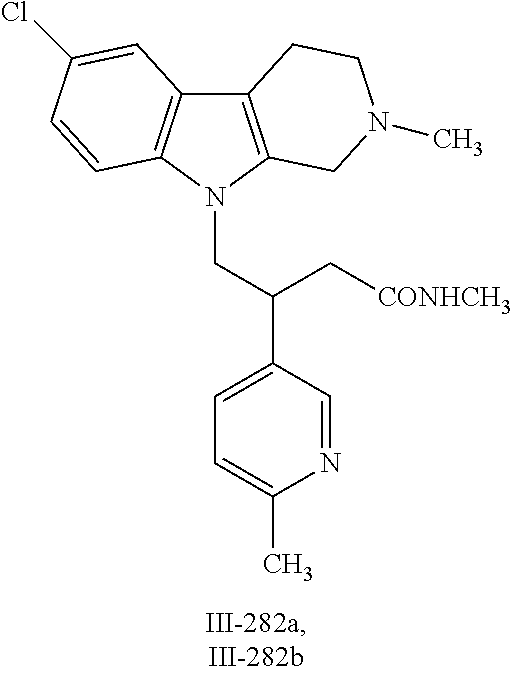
C12=C(N(CC(C3=CC=C(C)N=C3)C[CONHCH3])C3=C1C=C(Cl)C=C3)CN(C)CC2
